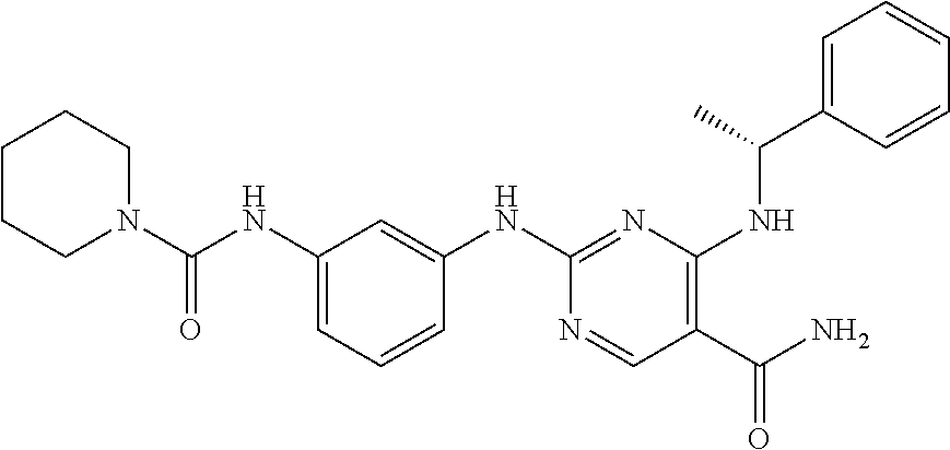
C1(NC(=O)N2CCCCC2)=CC=CC(NC2=NC(NC(C3=CC=CC=C3)C)=C(C(N)=O)C=N2)=C1
